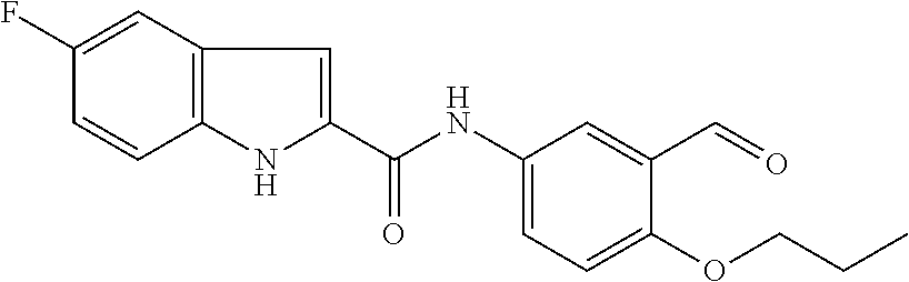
C1(F)=CC2=C(C=C1)NC(C(NC1=CC=C(OCCC)C(C=O)=C1)=O)=C2
